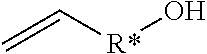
C=C[R*]O
